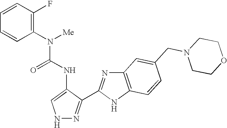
N1N=C(C2=NC3=C(N2)C=CC(CN2CCOCC2)=C3)C(NC(=O)N(C2=C(F)C=CC=C2)[Me])=C1
